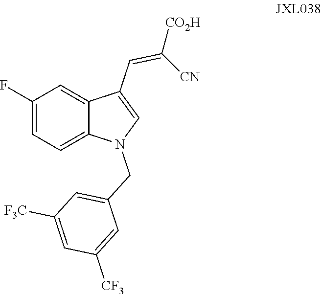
FC1=CC=C2C(=C1)C(C=C([CO2H])[CN])=CN2CC1=CC([F3C])=CC([CF3])=C1
